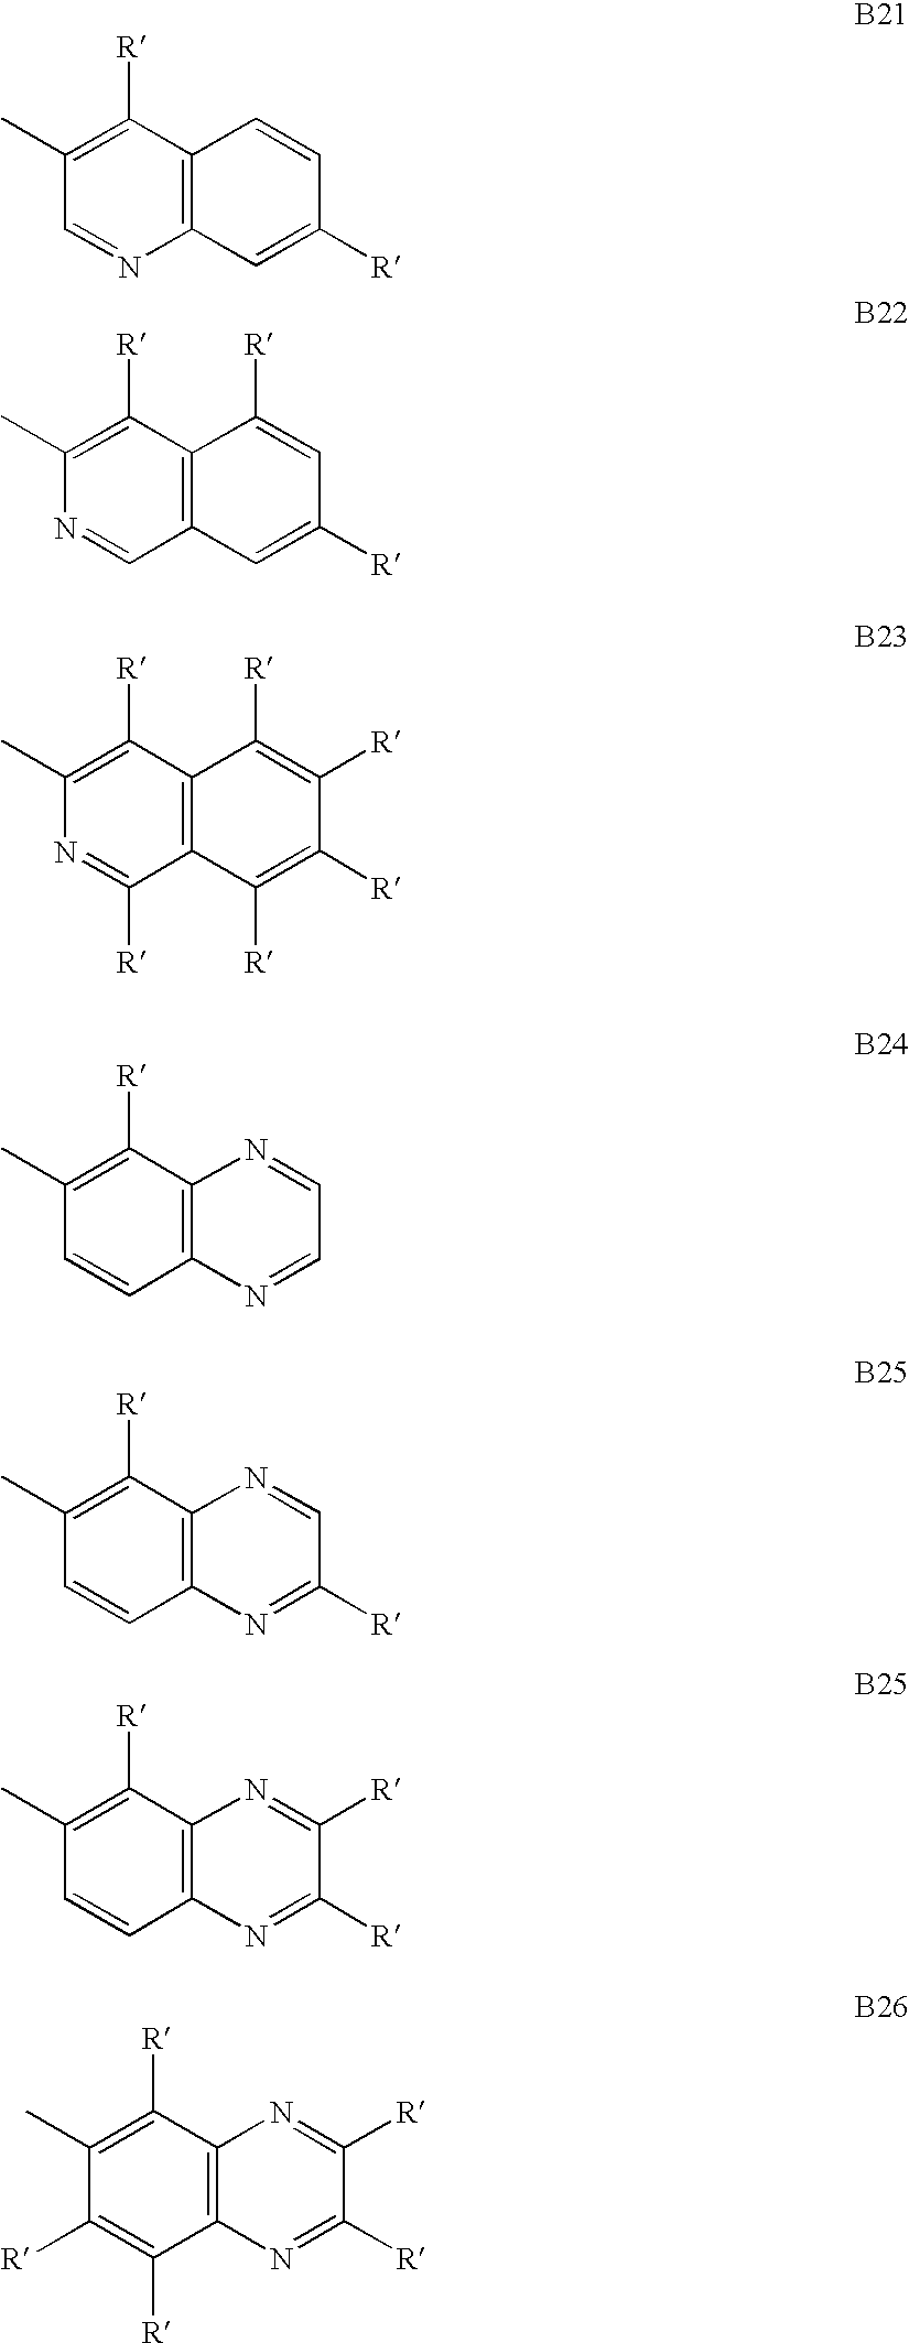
C1(C)=C([R])C2=C(N=C1)C=C([R])C=C2.C1(C)=C([R])C2=C(C=N1)C=C([R])C=C2[R].C1(C)=C([R])C2=C(C([R])=N1)C([R])=C([R])C([R])=C2[R].C1(C)=C([R])C2=C(C=C1)N=CC=N2.C1(C)=C([R])C2=C(C=C1)N=C([R])C=N2.C1(C)=C([R])C2=C(C=C1)N=C([R])C([R])=N2.C1(C)=C([R])C2=C(C([R])=C1[R])N=C([R])C([R])=N2
